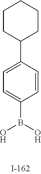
C1CC(C2=CC=C(B(O)O)C=C2)CCC1
